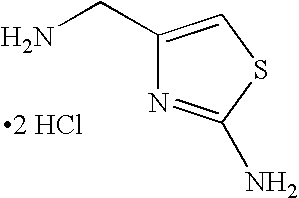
C1(CN)=CSC(N)=N1.[2 HCl]
